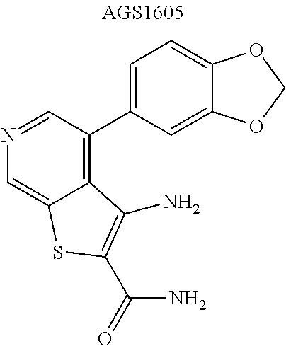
C1=C(C2=C3C(=CN=C2)SC(C(N)=O)=C3N)C=C2C(=C1)OCO2
